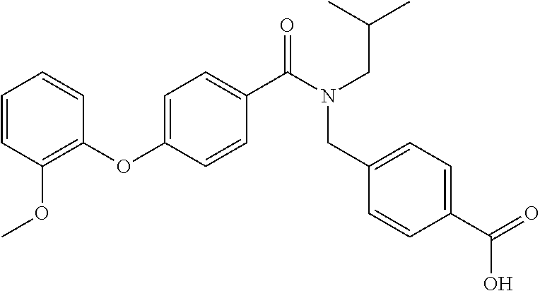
C1=CC(OC)=C(OC2=CC=C(C(N(CC(C)C)CC3=CC=C(C(O)=O)C=C3)=O)C=C2)C=C1
